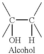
C(C(C)(C)[H])(C)(C)O
